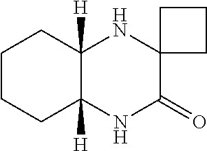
C1CCC2([H])C([H])(C1)NC1(C(=O)N2)CCC1
